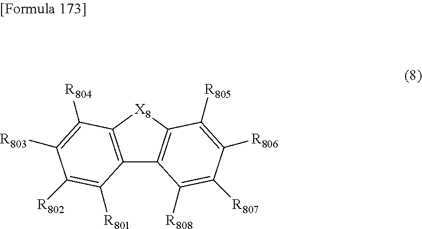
[X8]1C2=C(C3=C1C([R805])=C([R806])C([R807])=C3[R808])C([R801])=C([R802])C([R803])=C2[R804]
